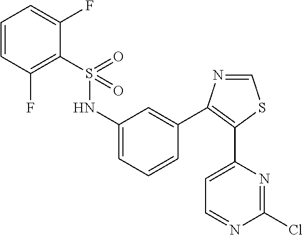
C1=CC(F)=C(S(=O)(=O)NC2=CC=CC(C3=C(C4=CC=NC(Cl)=N4)SC=N3)=C2)C(F)=C1
